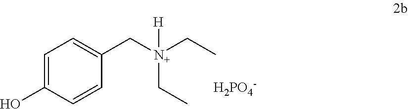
C1=C(O)C=CC(C[N+](CC)(CC)[H])=C1.[H2PO4-]
